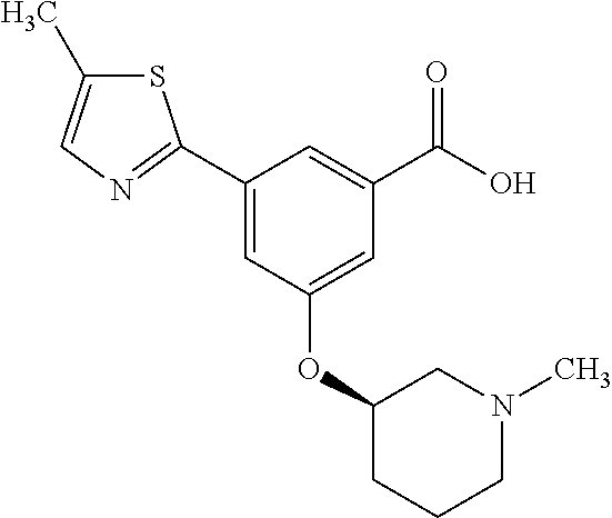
S1C(C)=CN=C1C1=CC(OC2CCCN(C)C2)=CC(C(O)=O)=C1
